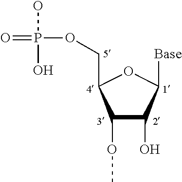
C1(OC)C(O)C([Base])OC1COP(=O)(O)O
